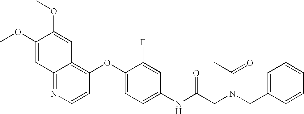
C1(OC)=CC2=NC=CC(OC3=CC=C(NC(CN(CC4=CC=CC=C4)C(C)=O)=O)C=C3F)=C2C=C1OC
